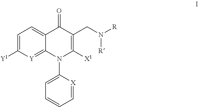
C1=C([Y1])[Y]=C2C(=C1)C(=O)C(CN([R])[R])=C([X1])N2C1=CC=CC=[X]1
